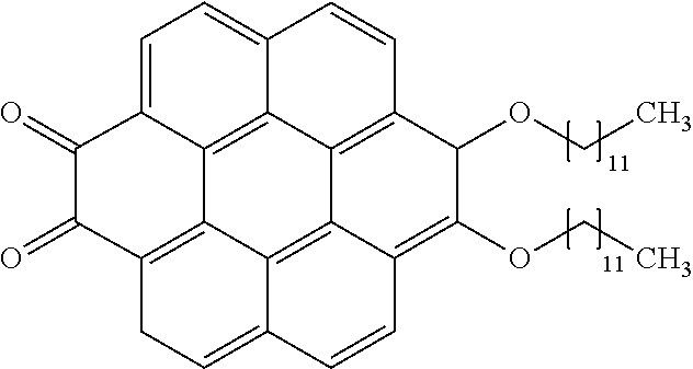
C12=C3C(OCC)C(OCC)=C4C1=C1C5=C(C(=O)C(=O)C6=CC=C(C2=C56)C=C3)CC=C1C=C4
